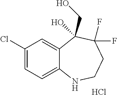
C1(Cl)=CC=C2C(=C1)C(CO)(O)C(F)(F)CCN2.Cl
